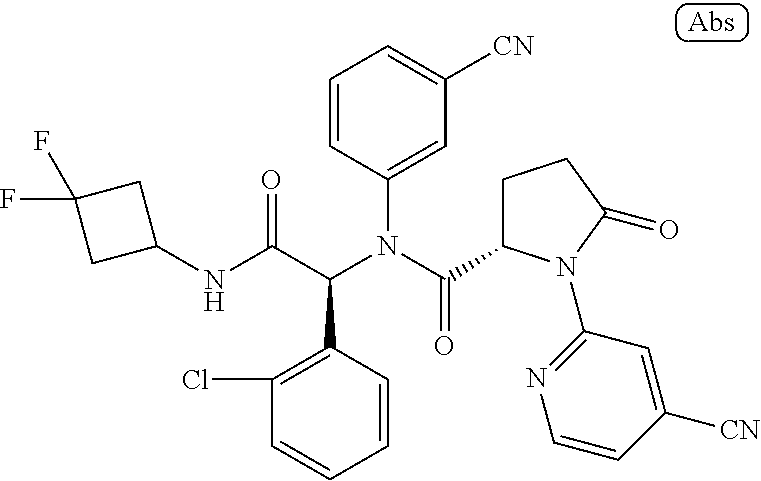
C1(NC(C(N(C(=O)C2CCC(=O)N2C2=NC=CC([CN])=C2)C2=CC([CN])=CC=C2)C2=C(Cl)C=CC=C2)=O)CC(F)(F)C1
